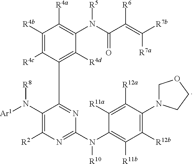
C1([R12b])=C(N2COCC2)C([R12a])=C([R11a])C(N(C2=NC([R2])=C(N([R8])[Ar1])C(C3=C([R4d])C(N([R5])C(=O)C([R6])=C([R7a])[R7b])=C([R4a])C([R4b])=C3[R4c])=N2)[R10])=C1[R11b]
